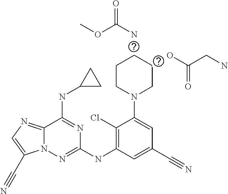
C12=NC=C(C#N)N1N=C(NC1=C(Cl)C(N3CCCCC3)=CC(C#N)=C1)N=C2NC1CC1.NC(=O)OC.OC(CN)=O
